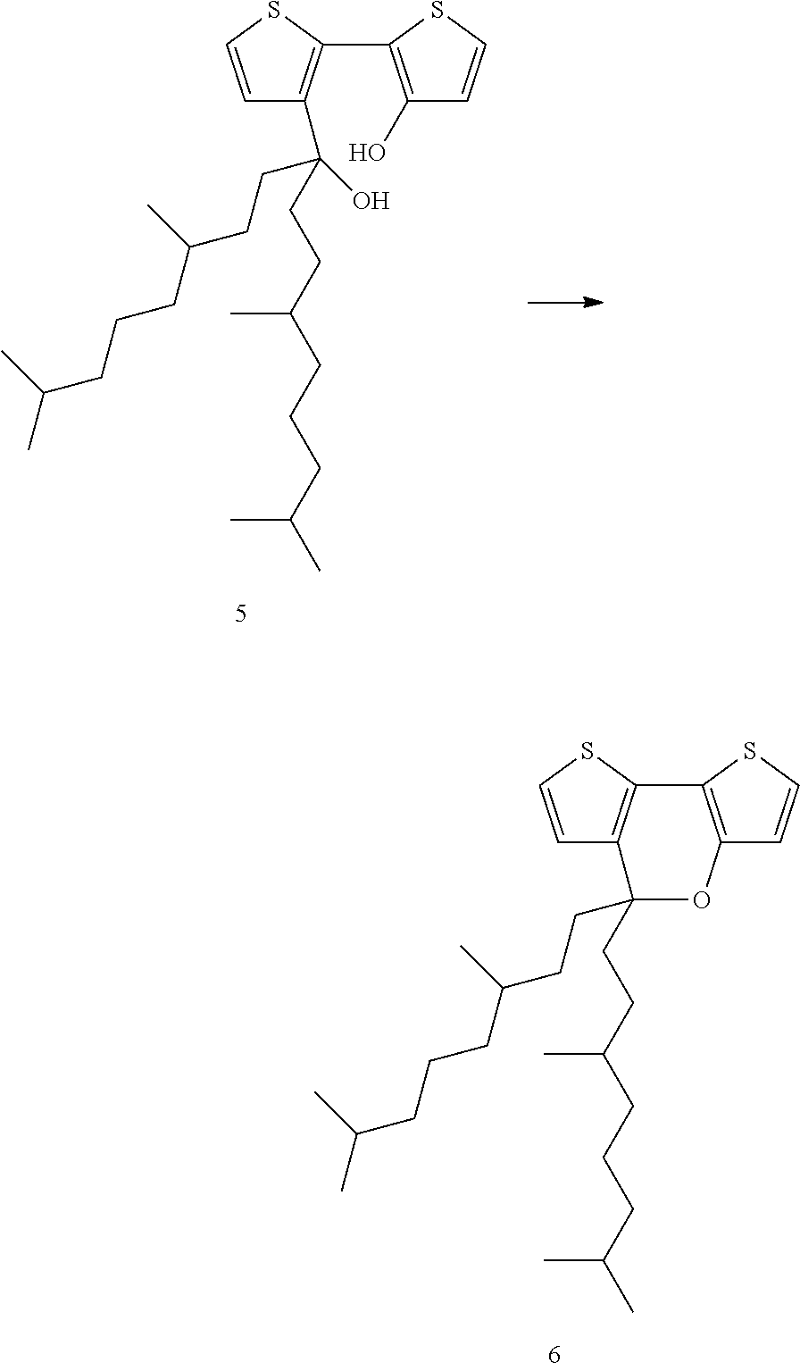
C1=CSC2=C1C(CCC(CCCC(C)C)C)(CCC(CCCC(C)C)C)OC1=C2SC=C1.C1=CSC(C2=C(O)C=CS2)=C1C(CCC(CCCC(C)C)C)(O)CCC(CCCC(C)C)C
